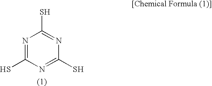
N1=C(S)N=C(S)N=C1S
